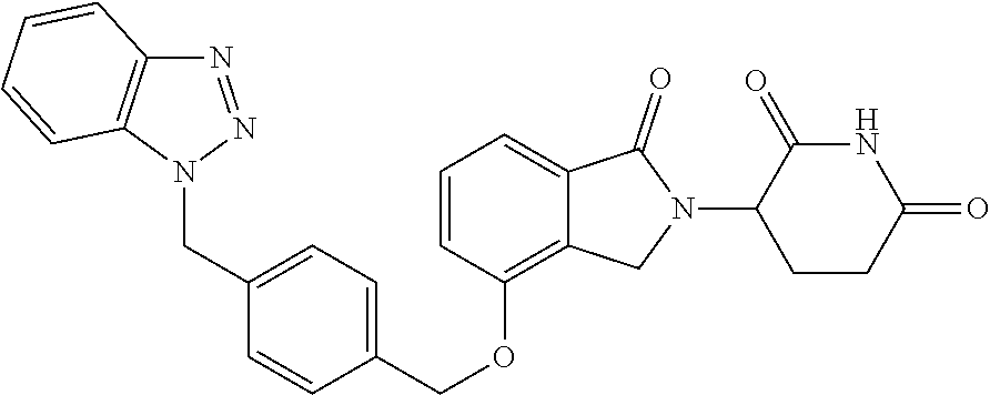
C1=CC(OCC2=CC=C(CN3N=NC4=C3C=CC=C4)C=C2)=C2C(=C1)C(=O)N(C1CCC(=O)NC1=O)C2
